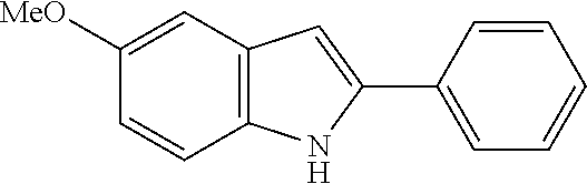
C12=C(C=C([MeO])C=C1)C=C(C1=CC=CC=C1)N2
